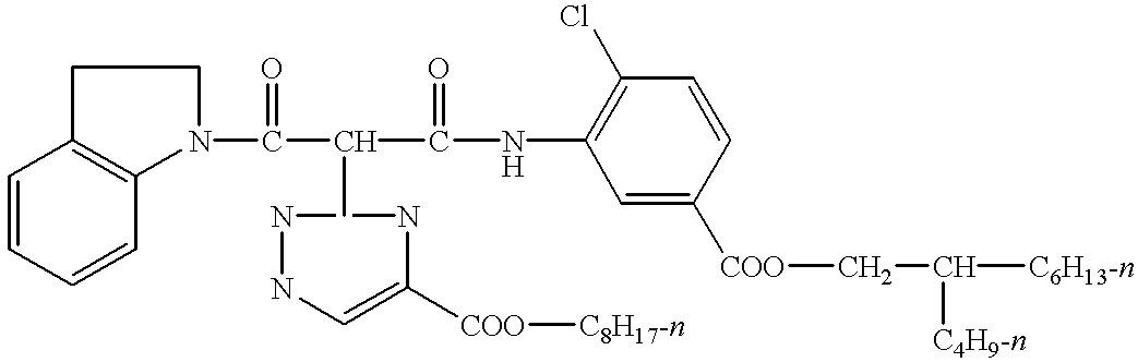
C(C(C(NC1=C(Cl)C=CC([COO]CC([C4H9-n])[C6H13-n])=C1)=O)C)(=O)N1CCC2=C1C=CC=C2.N1NC=C([COO][C8H17-n])N1
